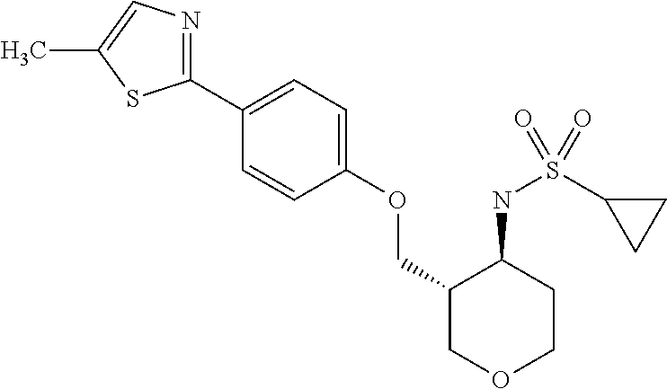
C1(C2=CC=C(OCC3COCCC3NS(C3CC3)(=O)=O)C=C2)=NC=C(C)S1
